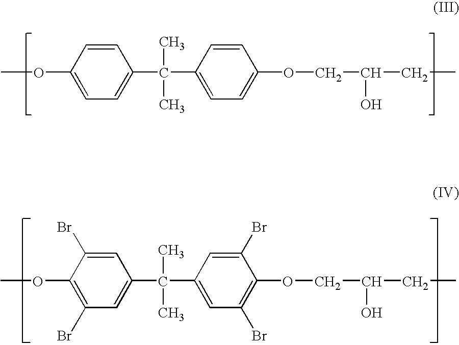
COC1=CC=C(C(C)(C)C2=CC=C(OCC(CC)O)C=C2)C=C1.COC1=C(Br)C=C(C(C)(C)C2=CC(Br)=C(OCC(CC)O)C(Br)=C2)C=C1Br
